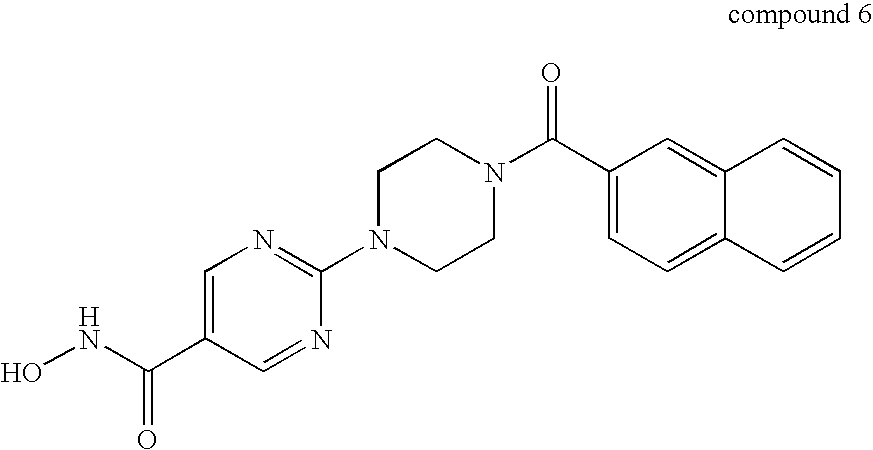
C12=CC(C(N3CCN(C4=NC=C(C(NO)=O)C=N4)CC3)=O)=CC=C1C=CC=C2
